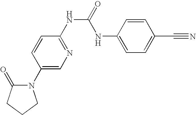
N1(C2=CN=C(NC(=O)NC3=CC=C(C#N)C=C3)C=C2)C(=O)CCC1
